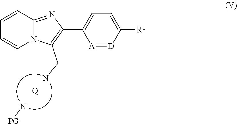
N[PG].[Q].NCC1=C(C2=CC=C([R1])[D]=[A]2)N=C2N1C=CC=C2
